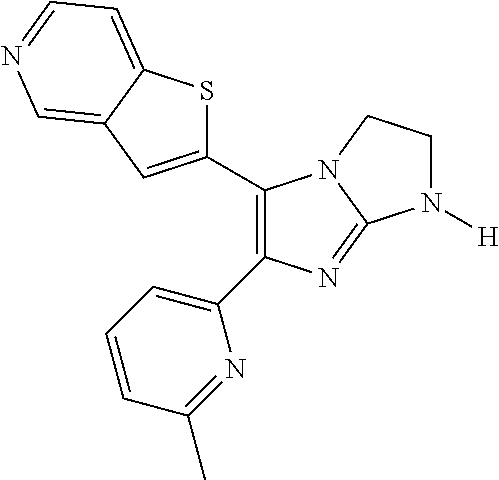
C1(C2=CC3=CN=CC=C3S2)=C(C2=CC=CC(C)=N2)N=C2N1CCN2[H]
